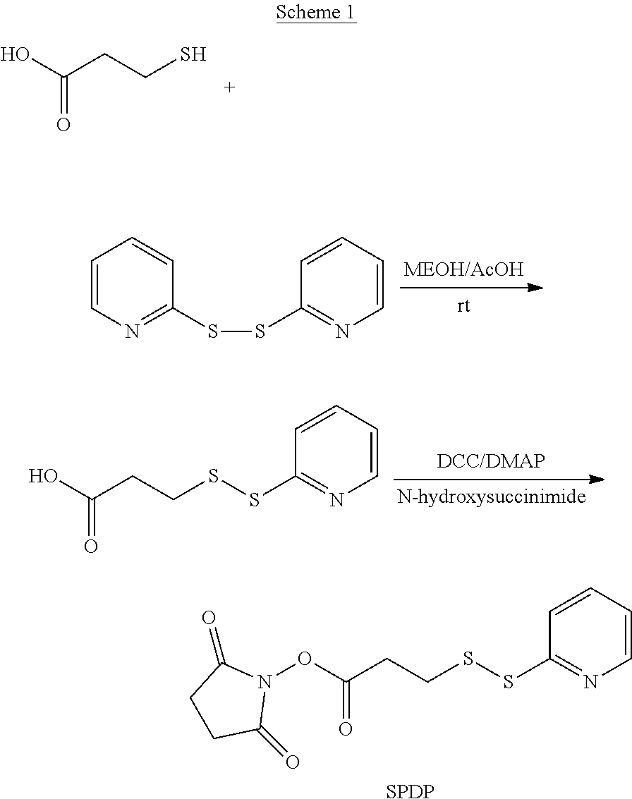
C(CCS)(O)=O.C1=CN=C(SSC2=NC=CC=C2)C=C1.C(CCSSC1=NC=CC=C1)(O)=O.C(CCSSC1=NC=CC=C1)(ON1C(=O)CCC1=O)=O.[SPDP]
